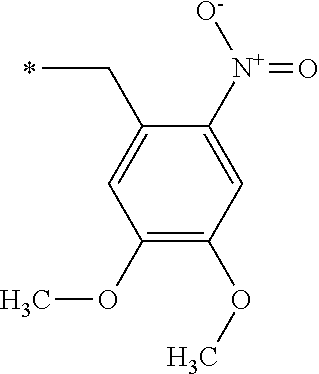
C(C)C1=CC(OC)=C(OC)C=C1[N+]([O-])=O
